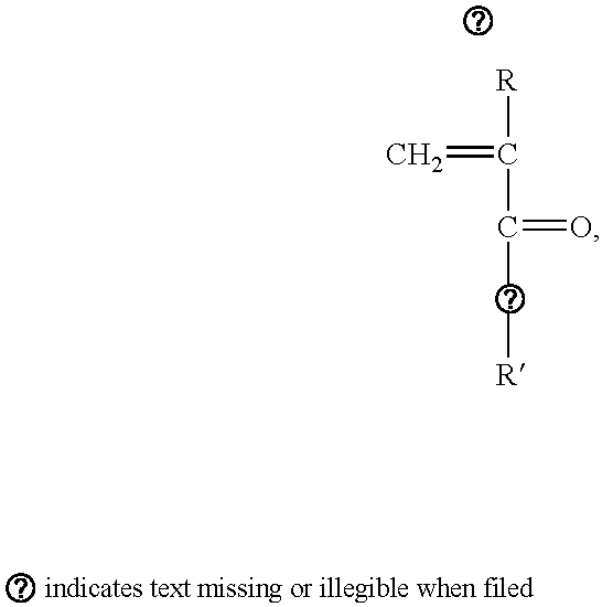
[R]C(C(C[R])=O)=C
